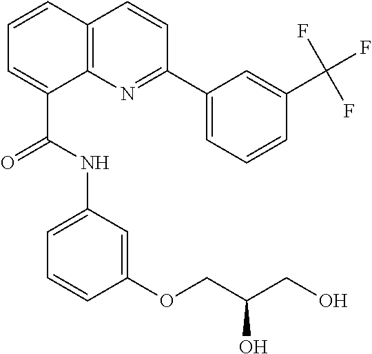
C1=CC2=C(C(C(NC3=CC=CC(OCC(CO)O)=C3)=O)=C1)N=C(C1=CC=CC(C(F)(F)F)=C1)C=C2
